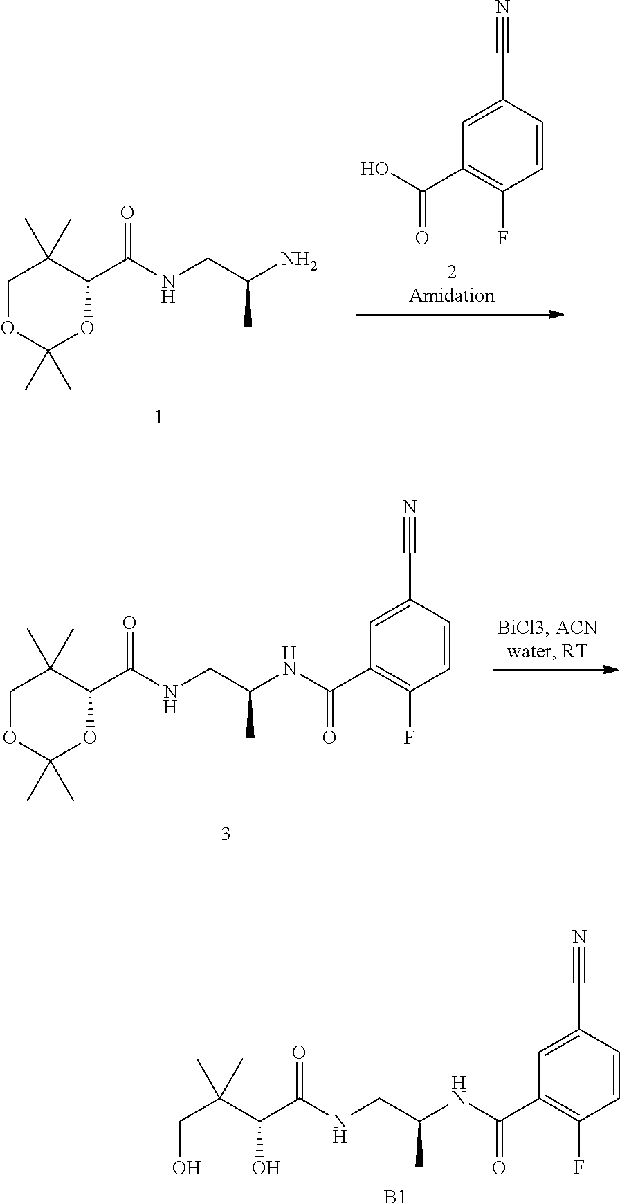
N(CC(N)C)C(C1C(C)(C)COC(C)(C)O1)=O.OC(C1=C(F)C=CC(C#N)=C1)=O.N(CC(NC(C1=C(F)C=CC(C#N)=C1)=O)C)C(C1C(C)(C)COC(C)(C)O1)=O.N(CC(NC(C1=C(F)C=CC(C#N)=C1)=O)C)C(C(C(CO)(C)C)O)=O.[B1]
